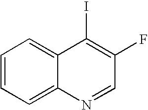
C1=CC=C2C(=C1)C(I)=C(F)C=N2
